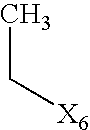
CC[X6]
